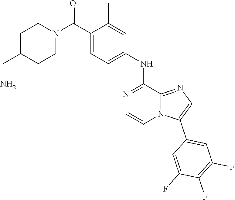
C1(C(N2CCC(CN)CC2)=O)=CC=C(NC2=NC=CN3C2=NC=C3C2=CC(F)=C(F)C(F)=C2)C=C1C
